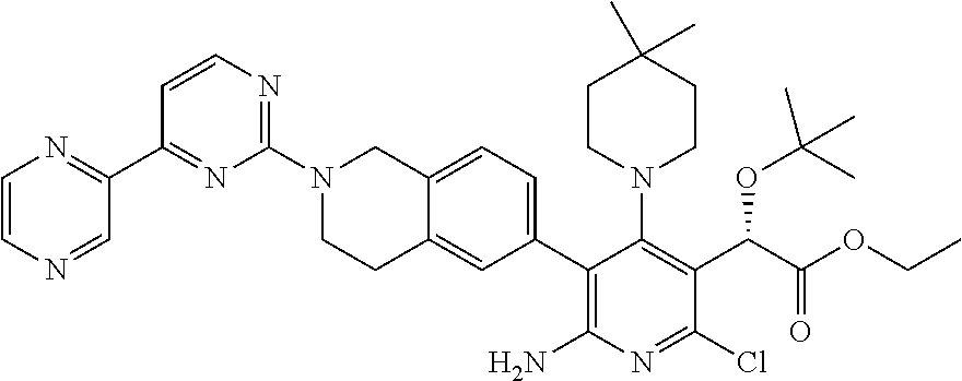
C1=CN=C(N2CCC3=CC(C4=C(N)N=C(Cl)C(C(OC(C)(C)C)C(=O)OCC)=C4N4CCC(C)(C)CC4)=CC=C3C2)N=C1C1=NC=CN=C1
